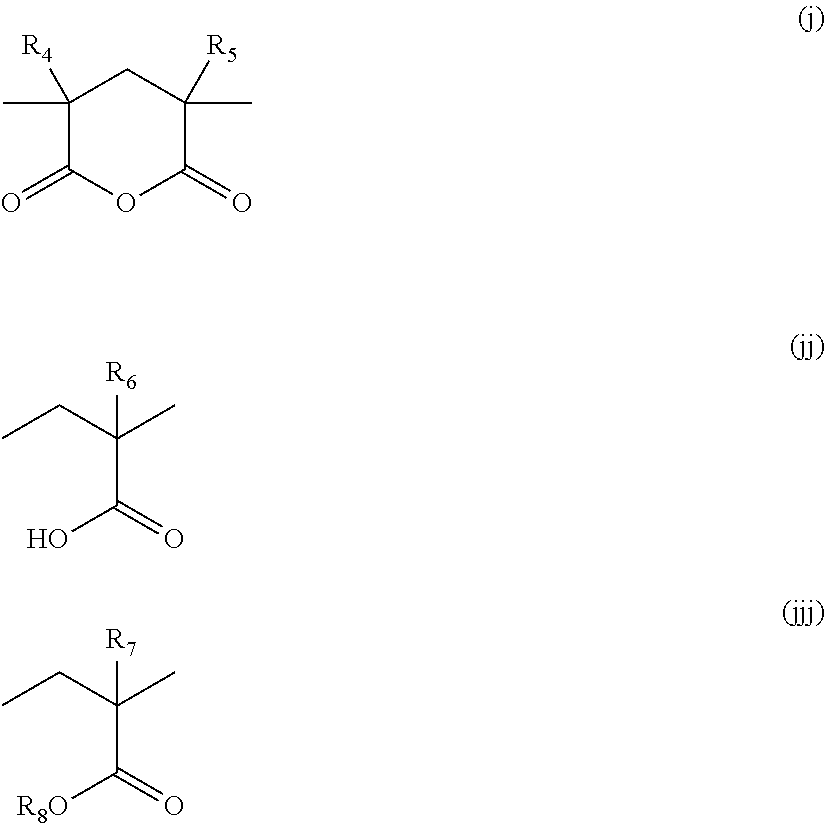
C1([R4])(C)C(=O)OC(=O)C([R5])(C)C1.[R6]C(C(O)=O)(CC)C.[R7]C(C([R8O])=O)(CC)C
